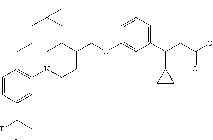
C1(OCC2CCN(C3=C(CCCC(C)(C)C)C=CC(C(F)(F)C)=C3)CC2)=CC(C(CC(O)=O)C2CC2)=CC=C1
